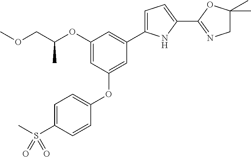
C1=C(S(C)(=O)=O)C=CC(OC2=CC(C3=CC=C(C4=NCC(C)(C)O4)N3)=CC(OC(COC)C)=C2)=C1
